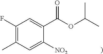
FC1=C(C)C=C([NO2])C(C(OC(C)C)=O)=C1
